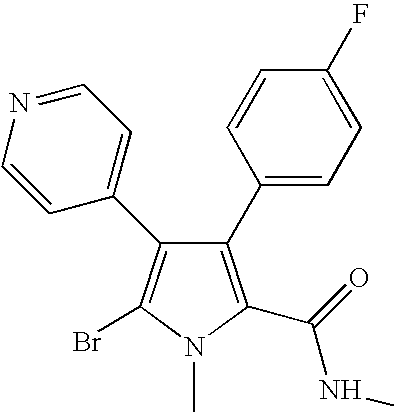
C1(C2=CC=C(F)C=C2)=C(C(=O)NC)N(C)C(Br)=C1C1=CC=NC=C1
